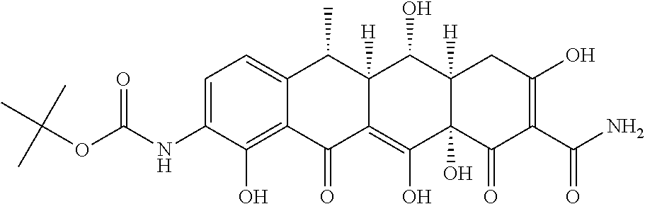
C1=C(NC(OC(C)(C)C)=O)C(O)=C2C(=C1)C(C)C1([H])C(=C(O)C3(O)C([H])(C1O)CC(O)=C(C(N)=O)C3=O)C2=O
